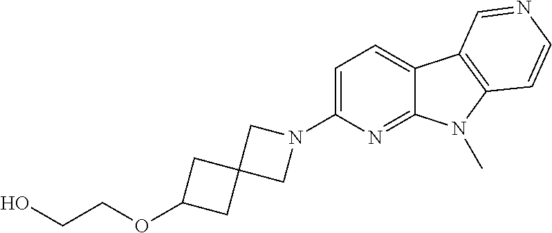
C1=C(N2CC3(CC(OCCO)C3)C2)N=C2C(=C1)C1=C(N2C)C=CN=C1
